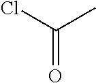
C(=O)(C)Cl
